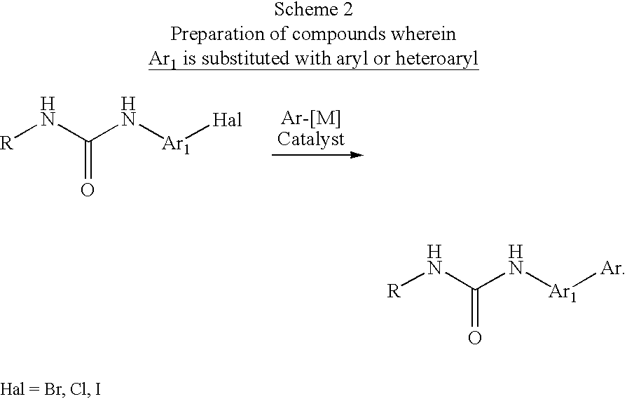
[R]NC(N[Ar1][Hal])=O.[R]NC(N[Ar1][Ar])=O
